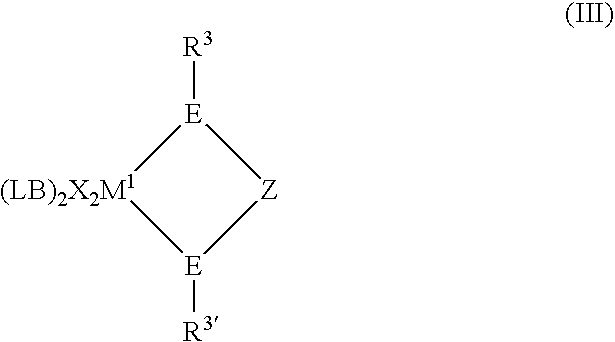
[E]1([R3])[Z][E]([R3])[(LB)2X2M1]1
